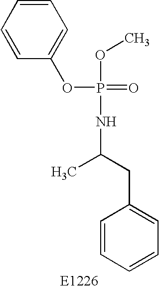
C1(OP(OC)(=O)NC(C)CC2=CC=CC=C2)=CC=CC=C1
